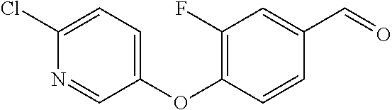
C1(OC2=C(F)C=C(C=O)C=C2)=CC=C(Cl)N=C1
